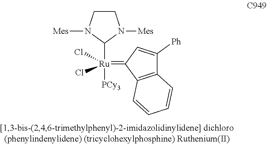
C1([Ru]([PCy3])(Cl)(Cl)=C2C3=C(C([Ph])=C2)C=CC=C3)N([Mes])CCN1[Mes]
